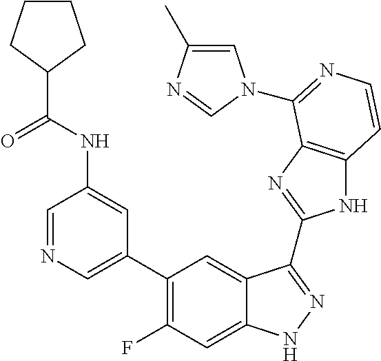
C1=C(C2=C(F)C=C3C(=C2)C(C2=NC4=C(N2)C=CN=C4N2C=C(C)N=C2)=NN3)C=C(NC(C2CCCC2)=O)C=N1
